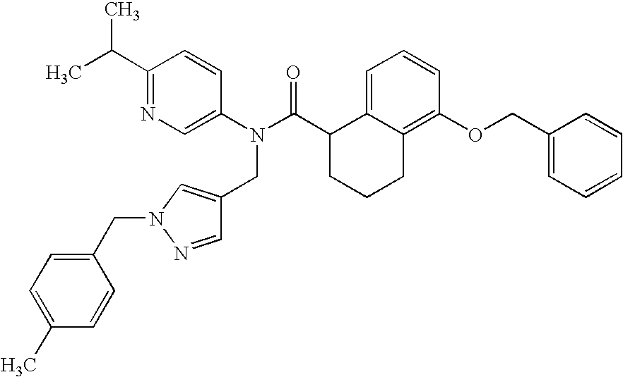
C1(C(C)C)=NC=C(N(C(C2CCCC3=C(OCC4=CC=CC=C4)C=CC=C23)=O)CC2=CN(CC3=CC=C(C)C=C3)N=C2)C=C1
